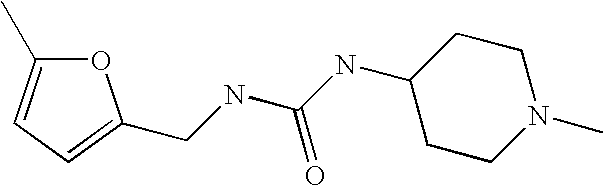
C(NC(NC1CCN(C)CC1)=O)C1=CC=C(C)O1
